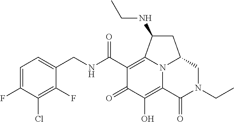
C1=C(F)C(Cl)=C(F)C(CNC(C2=C3C(NCC)CC4CN(CC)C(=O)C(=C(O)C2=O)N34)=O)=C1
